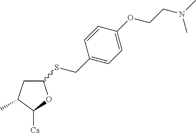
C1C(C)C([Cs])OC1SCC1=CC=C(OCCN(C)C)C=C1
